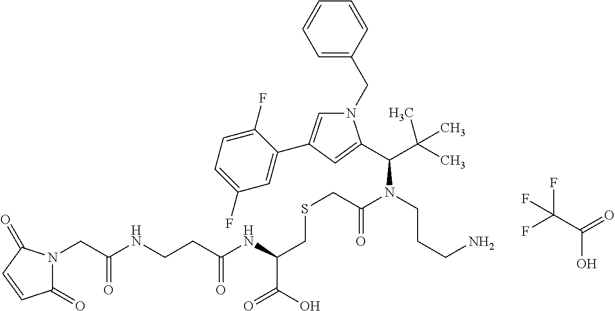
C1(=O)N(CC(NCCC(NC(CSCC(=O)N(C(C(C)(C)C)C2=CC(C3=CC(F)=CC=C3F)=CN2CC2=CC=CC=C2)CCCN)C(O)=O)=O)=O)C(=O)C=C1.FC(F)(C(=O)O)F
